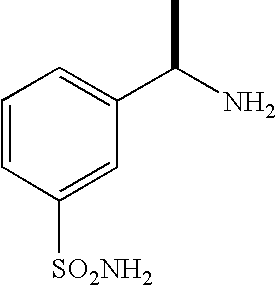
C1=CC([SO2NH2])=CC(C(C)N)=C1
